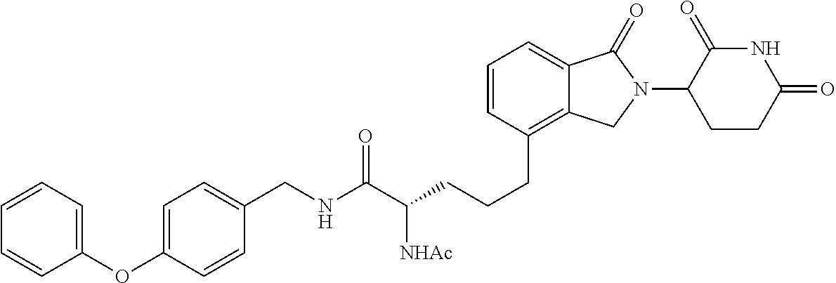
C(NC(C(CCCC1=C2C(=CC=C1)C(=O)N(C1C(=O)NC(=O)CC1)C2)[NHAc])=O)C1=CC=C(OC2=CC=CC=C2)C=C1
